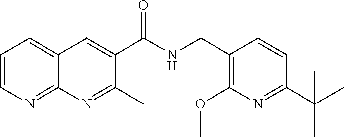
C1=CN=C2C(=C1)C=C(C(NCC1=C(OC)N=C(C(C)(C)C)C=C1)=O)C(C)=N2
